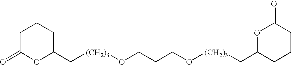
C1C(=O)OC(C[(CH2)3]OCCCO[(CH2)3]CC2CCCC(=O)O2)CC1
